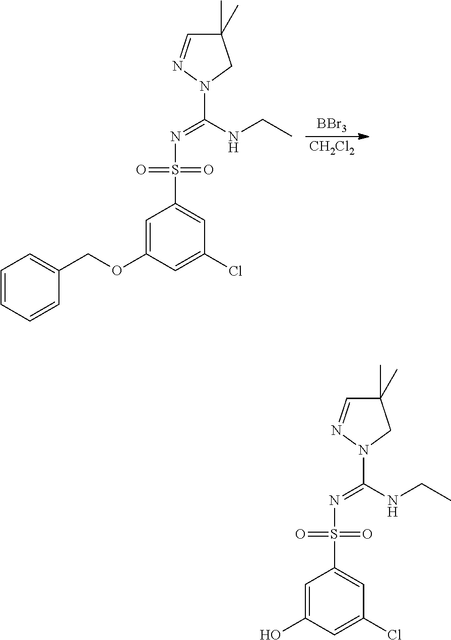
[BBr3].[CH2Cl2].C1=CC=CC(COC2=CC(S(N=C(NCC)N3CC(C)(C)C=N3)(=O)=O)=CC(Cl)=C2)=C1.OC1=CC(S(N=C(NCC)N2CC(C)(C)C=N2)(=O)=O)=CC(Cl)=C1
